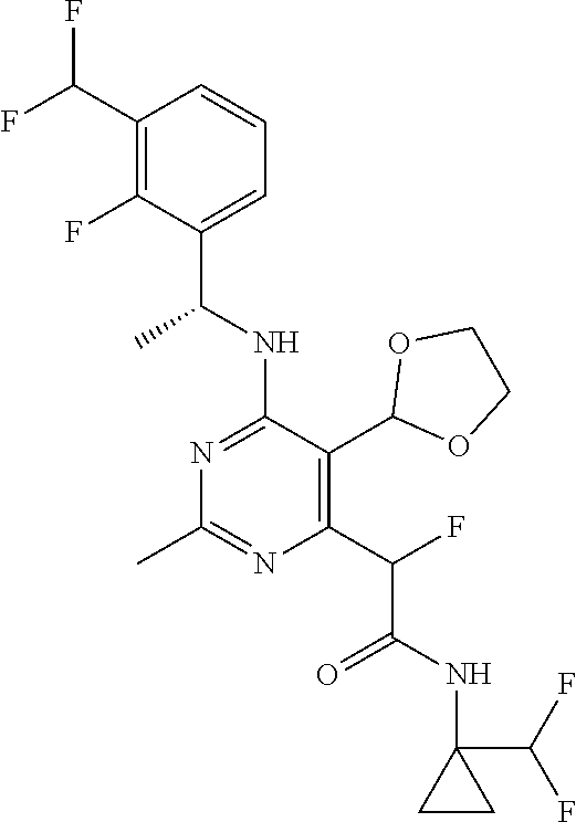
C1(C(F)F)=C(F)C(C(NC2=NC(C)=NC(C(F)C(NC3(C(F)F)CC3)=O)=C2C2OCCO2)C)=CC=C1
